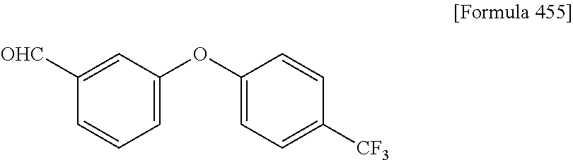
C1([OHC])=CC(OC2=CC=C([CF3])C=C2)=CC=C1
